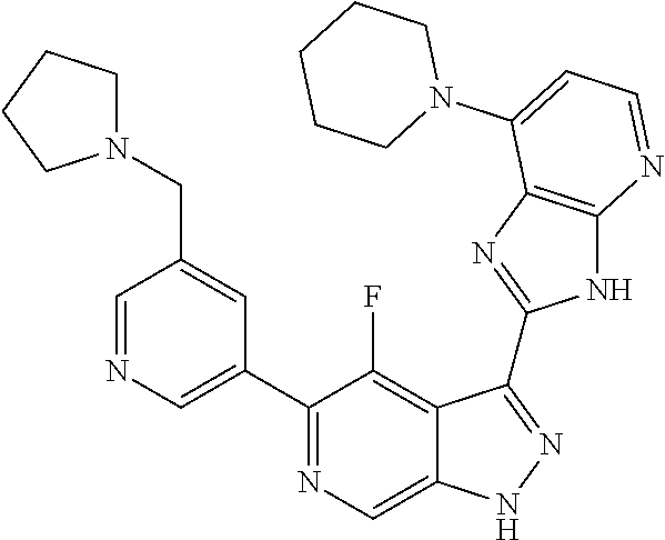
C1=NC=C(C2=NC=C3C(=C2F)C(C2=NC4=C(N2)N=CC=C4N2CCCCC2)=NN3)C=C1CN1CCCC1
